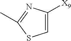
C1=C([X9])N=C(C)S1
